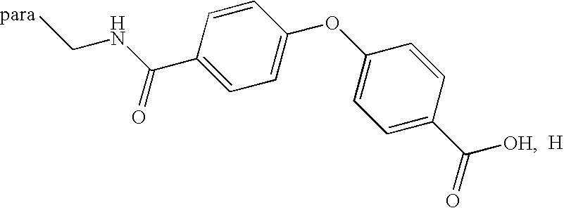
C1=C(OC2=CC=C(C([OH])=O)C=C2)C=CC(C(NCC)=O)=C1.[H]
